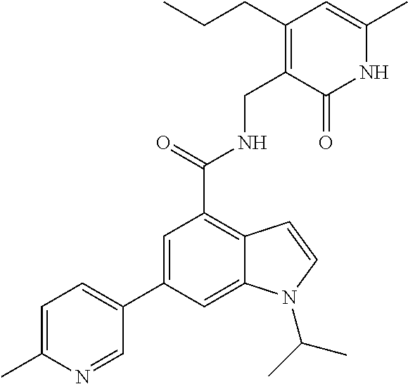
C1(C2=CC(C(=O)NCC3=C(CCC)C=C(C)NC3=O)=C3C(=C2)N(C(C)C)C=C3)=CC=C(C)N=C1
